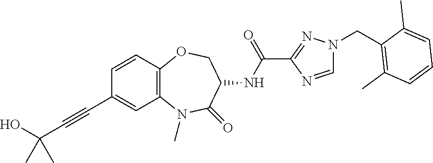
C(#CC1=CC2=C(C=C1)OCC(NC(C1=NN(CC3=C(C)C=CC=C3C)C=N1)=O)C(=O)N2C)C(O)(C)C
